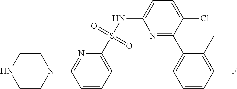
C1=CC=C(S(NC2=CC=C(Cl)C(C3=CC=CC(F)=C3C)=N2)(=O)=O)N=C1N1CCNCC1
